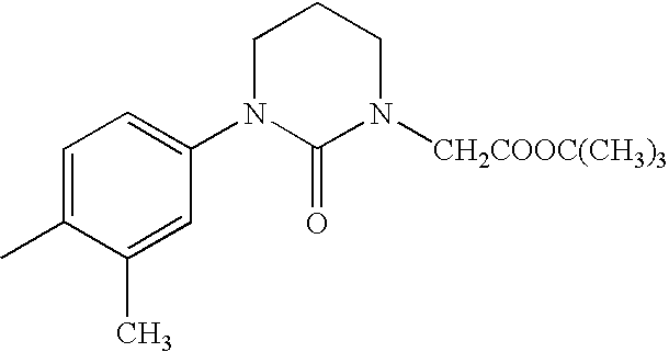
CC1=CC=C(N2C(=O)N([CH2COOC(CH3)3])CCC2)C=C1C
